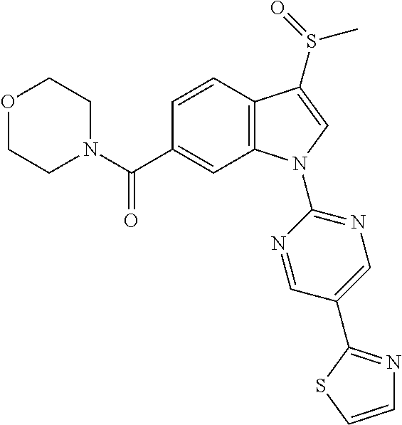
O1CCN(C(C2=CC3=C(C=C2)C(S(=O)C)=CN3C2=NC=C(C3=NC=CS3)C=N2)=O)CC1
